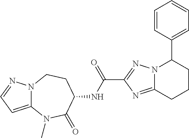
N12C(=CC=N1)N(C)C(=O)C(NC(C1=NN3C(=N1)CCCC3C1=CC=CC=C1)=O)CC2
